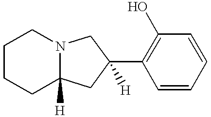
C1CCC2([H])N(C1)CC(C1=C(O)C=CC=C1)([H])C2
